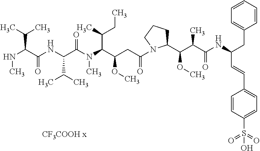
N(C(C(NC(C(C)C)C(=O)N(C)C(C(C)CC)C(OC)CC(=O)N1C(C(OC)C(C)C(=O)NC(C=CC2=CC=C(S(=O)(=O)O)C=C2)CC2=CC=CC=C2)CCC1)=O)C(C)C)C
